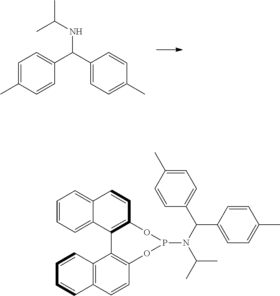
C1=C(C)C=CC(C(C2=CC=C(C)C=C2)NC(C)C)=C1.C1=CC=C2C(=C1)C=CC1=C2C2=C(C=CC3=C2C=CC=C3)OP(N(C(C)C)C(C2=CC=C(C)C=C2)C2=CC=C(C)C=C2)O1
